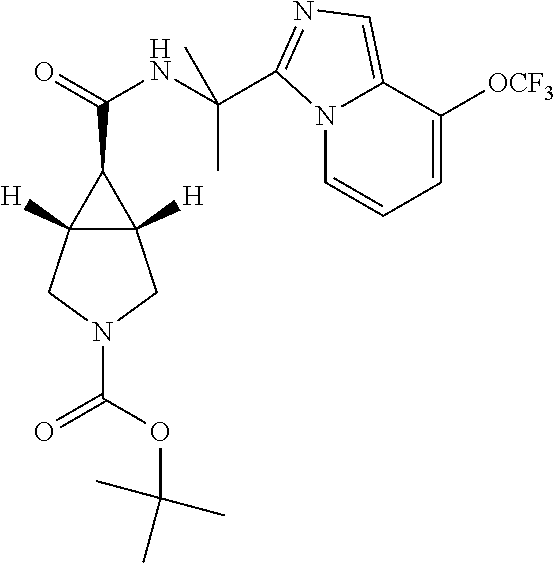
N12C=CC=C([OCF3])C1=CN=C2C(NC(=O)C1C2([H])C1([H])CN(C(OC(C)(C)C)=O)C2)(C)C
